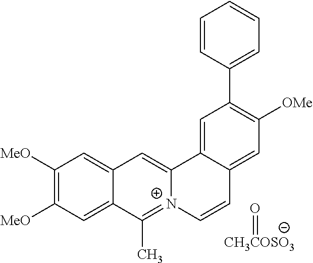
C1([MeO])=C([MeO])C=C2C(=C1)C=C1[N+](=C2C)C=CC2=CC([OMe])=C(C3=CC=CC=C3)C=C12.O=[CH3COSO3]
